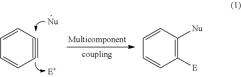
C1=CC#CC=C1.C1=CC([Nu])=C([E])C=C1
